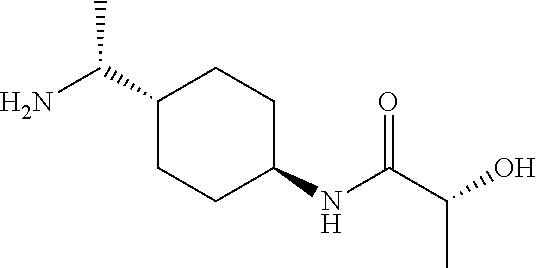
NC(C1CCC(NC(C(O)C)=O)CC1)C
